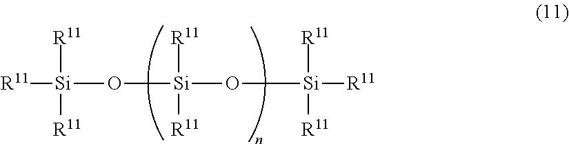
[Si](O[Si]([R11])([R11])O[Si]([R11])([R11])[R11])([R11])([R11])[R11]
